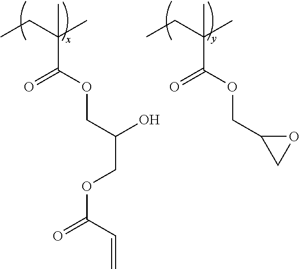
O(C(=O)C(CC)(C)C)CC(COC(=O)C=C)O.O(C(=O)C(CC)(C)C)CC1CO1
